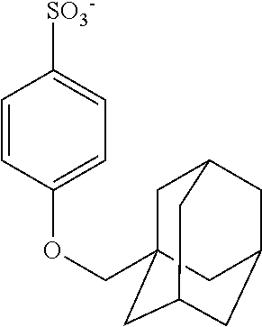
C1=CC(OCC23CC4CC(CC(C2)C4)C3)=CC=C1[SO3-]
